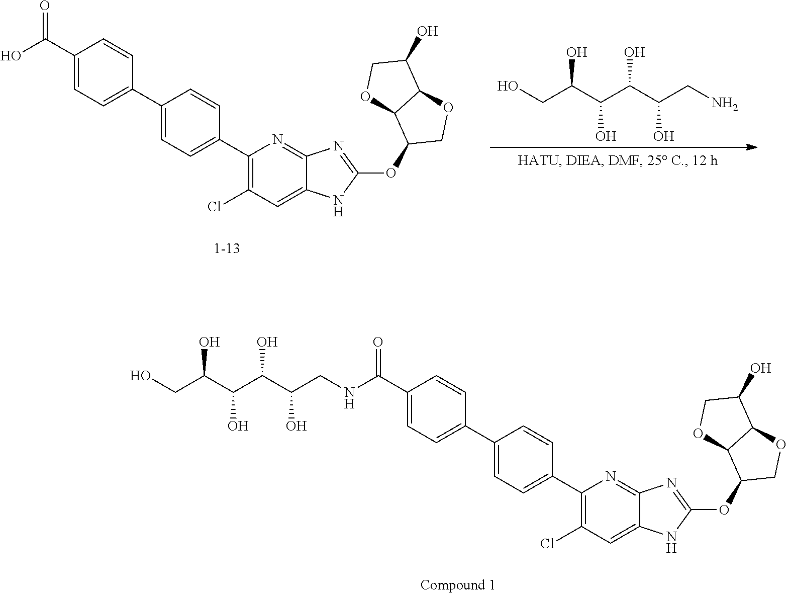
C1(C2=CC=C(C3=CC=C(C(=O)O)C=C3)C=C2)=C(Cl)C=C2C(=N1)N=C(OC1COC3C1OCC3O)N2.NCC(C(C(C(CO)O)O)O)O.C1(C2=CC=C(C3=CC=C(C(=O)NCC(C(C(C(CO)O)O)O)O)C=C3)C=C2)=C(Cl)C=C2C(=N1)N=C(OC1COC3C1OCC3O)N2
